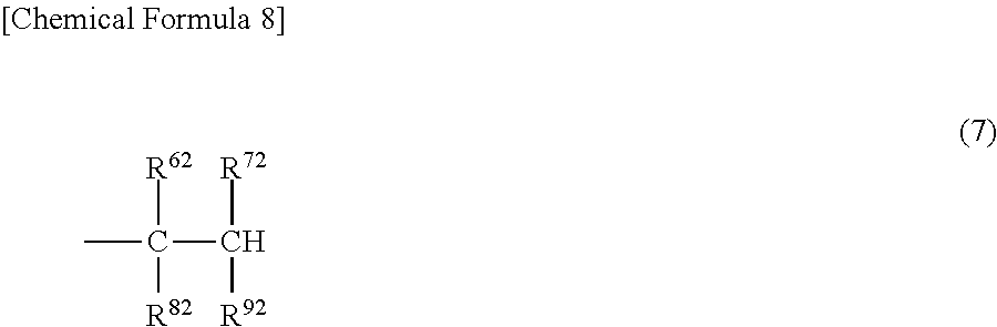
CC(C([R92])[R72])([R62])[R82]
